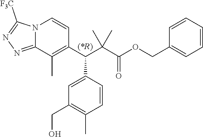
N12C(=NN=C1[F3C])C(C)=C(C(C(C(OCC1=CC=CC=C1)=O)(C)C)C1=CC(CO)=C(C)C=C1)C=C2
